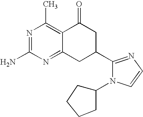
C12=C(C)N=C(N)N=C1CC(C1=NC=CN1C1CCCC1)CC2=O
